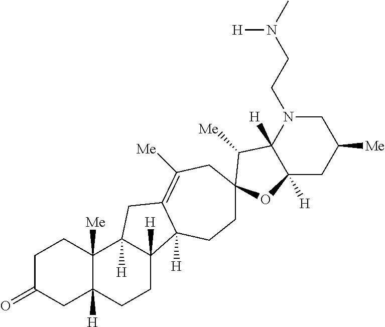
C1C(=O)CC2([H])C([Me])(C1)C1([H])C([H])(CC2)C2([H])C(=C([Me])CC3(CC2)C([Me])C2([H])C([H])(CC([Me])CN2CCN(C)[H])O3)C1
